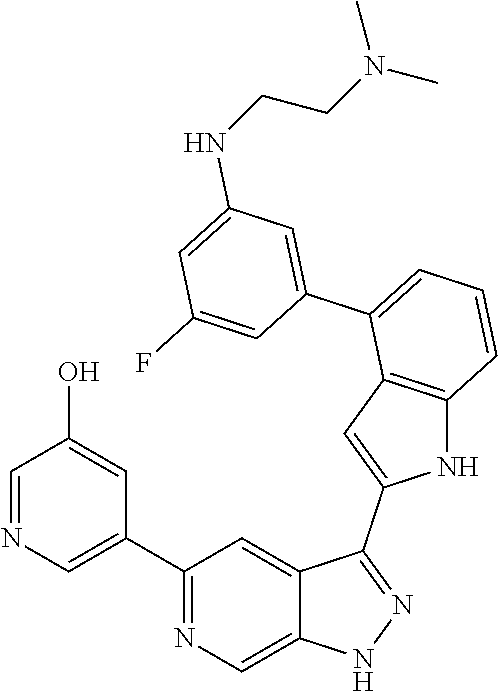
C1(C2=CN=CC(O)=C2)=NC=C2C(=C1)C(C1=CC3=C(N1)C=CC=C3C1=CC(NCCN(C)C)=CC(F)=C1)=NN2
